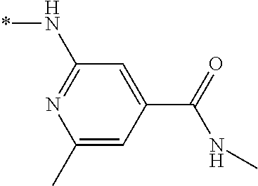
C1(C)=CC(C(=O)NC)=CC(N*)=N1
